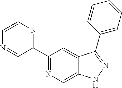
C1(C2=NC=CN=C2)=NC=C2C(=C1)C(C1=CC=CC=C1)=NN2
